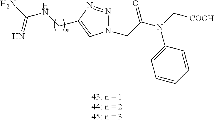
C(NCC1=CN(CC(N(C[COOH])C2=CC=CC=C2)=O)N=N1)(N)=N
